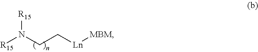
[R15]N(CC[Ln][MBM])[R15]
